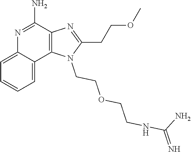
C12=CC=CC=C1C1=C(C(N)=N2)N=C(CCOC)N1CCOCCNC(=N)N
